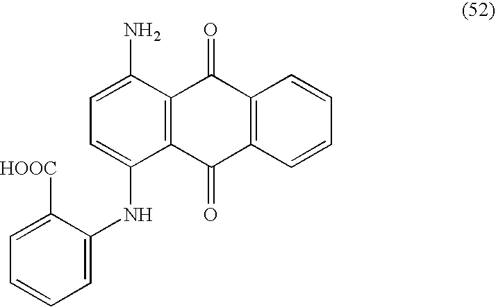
C1=C(N)C2=C(C(NC3=CC=CC=C3[HOOC])=C1)C(=O)C1=C(C2=O)C=CC=C1
